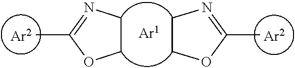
C1CN=C(C)O1.C1COC(C)=N1.[Ar2].[Ar2].[Ar1]
